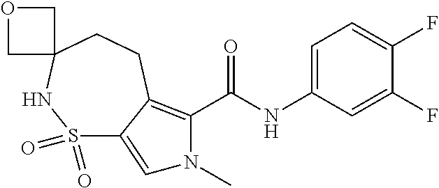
C1=C(NC(C2=C3C(=CN2C)S(=O)(=O)NC2(CC3)COC2)=O)C=C(F)C(F)=C1
